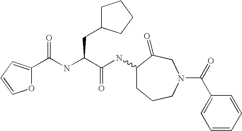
O1C(C(NC(C(NC2CCCN(C(=O)C3=CC=CC=C3)CC2=O)=O)CC2CCCC2)=O)=CC=C1
